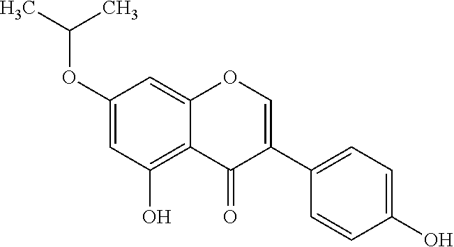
C1(OC(C)C)=CC(O)=C2C(=C1)OC=C(C1=CC=C(O)C=C1)C2=O
